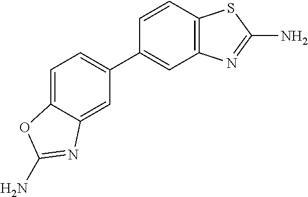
C1=CC2=C(C=C1C1=CC=C3C(=C1)N=C(N)O3)N=C(N)S2
